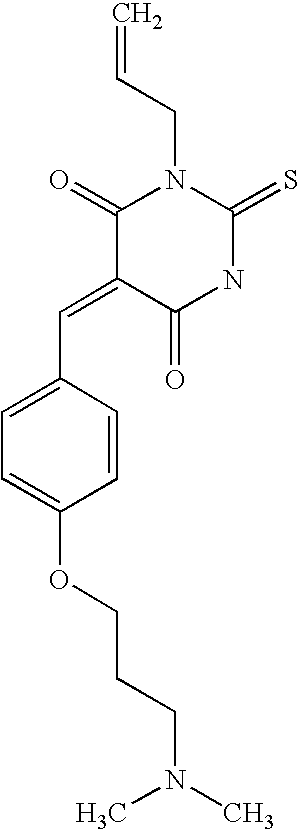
C=CCN1C(=O)C(=CC2=CC=C(OCCCN(C)C)C=C2)C(=O)NC1=S
